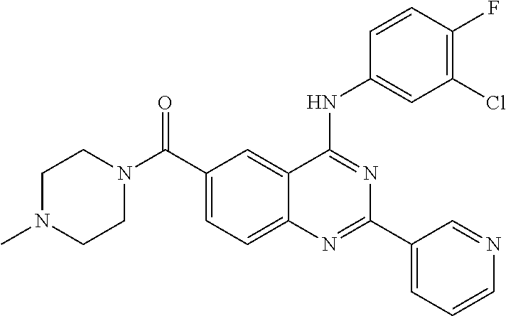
N(C1=NC(C2=CC=CN=C2)=NC2=CC=C(C(N3CCN(C)CC3)=O)C=C12)C1=CC(Cl)=C(F)C=C1
